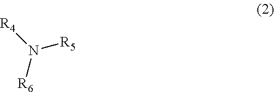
[R6]N([R4])[R5]
